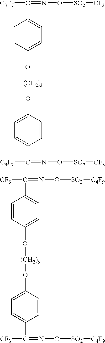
[C3F7]C(=NO[SO2][CF3])C1=CC=C(O[(CH2)3]OC2=CC=C(C([C3F7])=NO[SO2][CF3])C=C2)C=C1.[CF3]C(=NO[SO2][C4F9])C1=CC=C(O[(CH2)3]OC2=CC=C(C([CF3])=NO[SO2][C4F9])C=C2)C=C1
